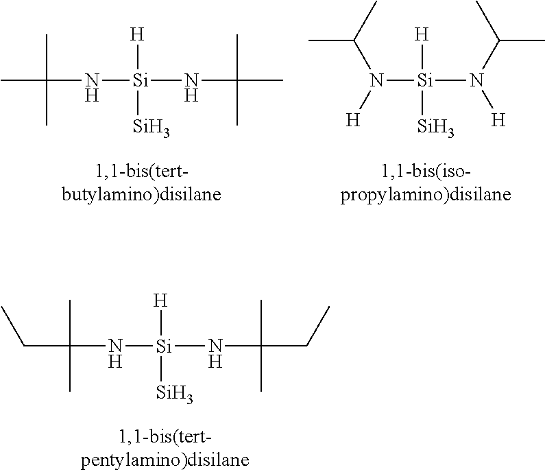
CC(C)(C)N[Si](NC(C)(C)C)([H])[Si].N([Si](N([H])C(C)C)([H])[Si])(C(C)C)[H].C(C(C)(C)N[Si](NC(C)(C)CC)([H])[Si])C
